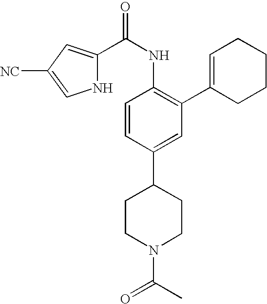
C1(C(NC2=C(C3=CCCCC3)C=C(C3CCN(C(C)=O)CC3)C=C2)=O)=CC([NC])=CN1
